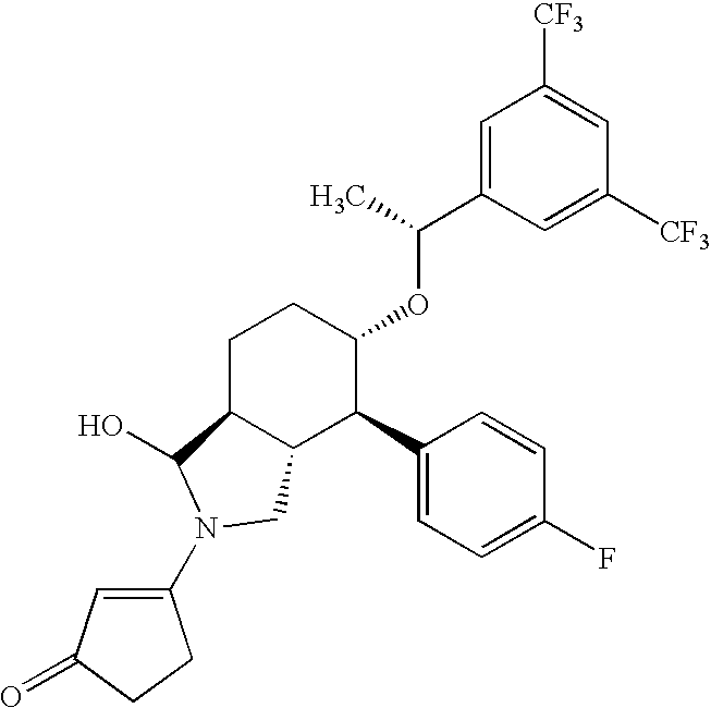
C1([CF3])=CC([CF3])=CC(C(C)OC2CCC3C(C2C2=CC=C(F)C=C2)CN(C2=CC(=O)CC2)C3O)=C1
